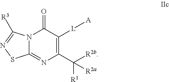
C12=NC(C([R2a])([R1])[R2b])=C([L][A])C(=O)N1C([R3])=NS2
